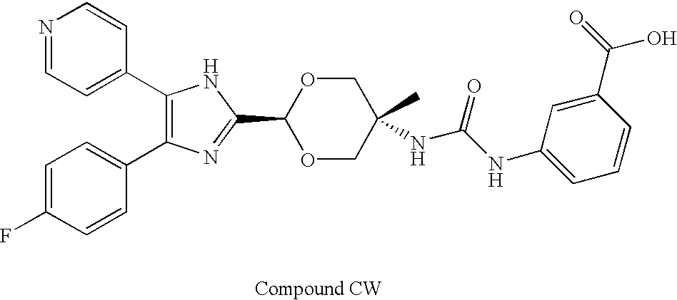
C1(C2=CC=NC=C2)=C(C2=CC=C(F)C=C2)N=C(C2OCC(C)(NC(NC3=CC=CC(C(=O)O)=C3)=O)CO2)N1
